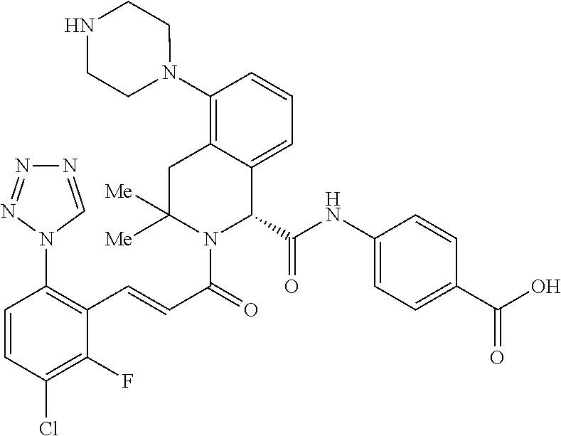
C1=CC(Cl)=C(F)C(C=CC(=O)N2C(C(NC3=CC=C(C(O)=O)C=C3)=O)C3=CC=CC(N4CCNCC4)=C3CC2([Me])[Me])=C1N1N=NN=C1
